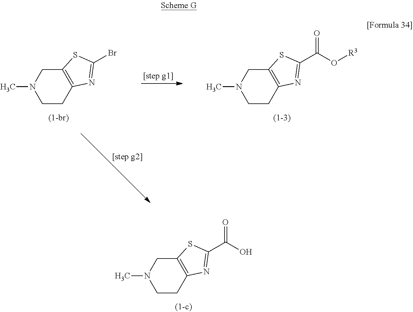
C1CC2=C(CN1C)SC(C(O)=O)=N2.C1CC2=C(CN1C)SC(Br)=N2.C1CC2=C(CN1C)SC(C(O[R3])=O)=N2
